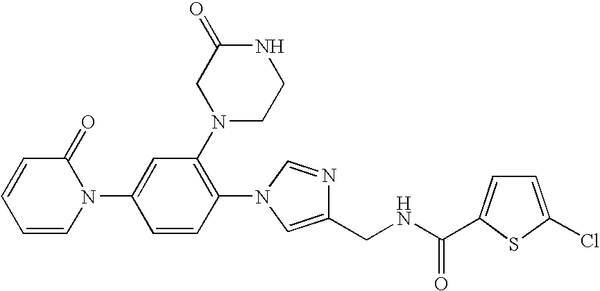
C1=CC=CN(C2=CC(N3CCNC(=O)C3)=C(N3C=NC(CNC(=O)C4=CC=C(Cl)S4)=C3)C=C2)C1=O
